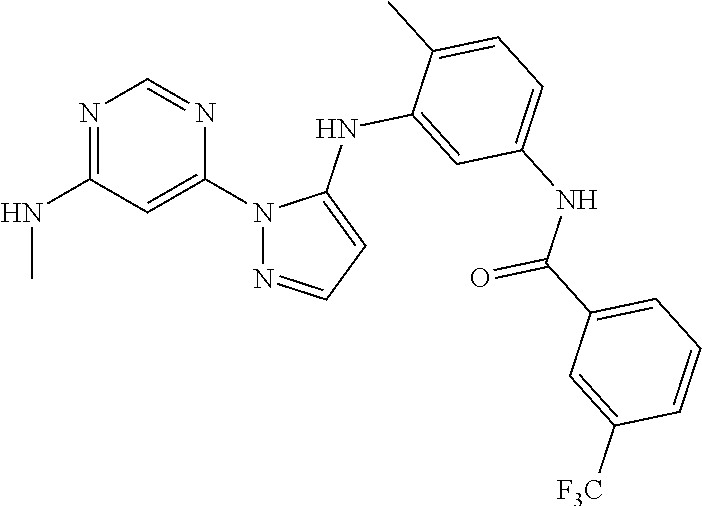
N1=C(NC)C=C(N2N=CC=C2NC2=CC(NC(C3=CC=CC([F3C])=C3)=O)=CC=C2C)N=C1
